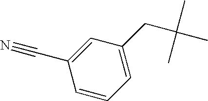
C1(CC(C)(C)C)=CC=CC(C#N)=C1
